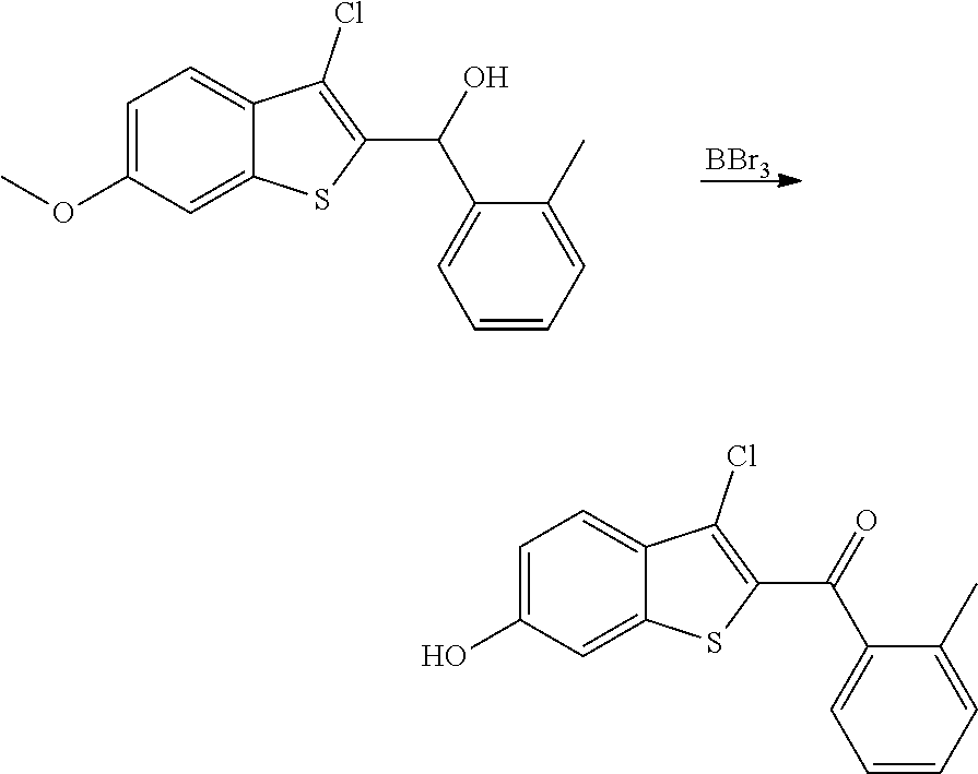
O(C)C1=CC=C2C(=C1)SC(C(O)C1=CC=CC=C1C)=C2Cl.[BBr3].C12=CC(O)=CC=C1C(Cl)=C(C(C1=CC=CC=C1C)=O)S2
